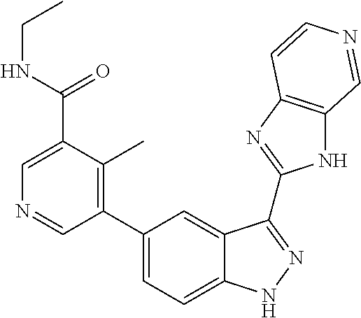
C1(C2=C(C)C(C(=O)NCC)=CN=C2)=CC=C2C(=C1)C(C1=NC3=C(N1)C=NC=C3)=NN2
